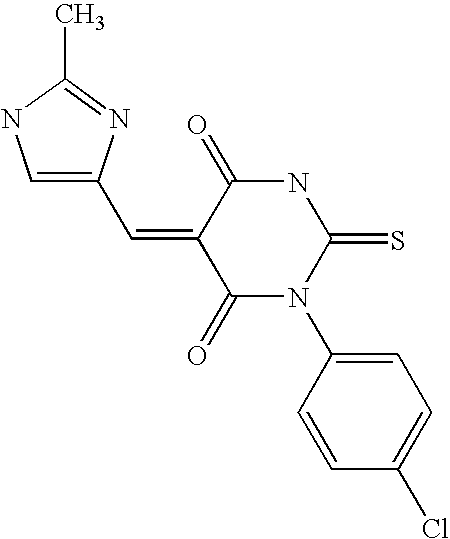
O=C1C(=CC2=CNC(C)=N2)C(=O)NC(=S)N1C1=CC=C(Cl)C=C1
